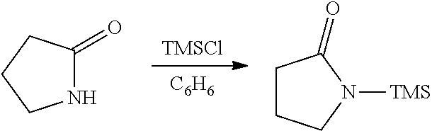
[C6H6].[TMSCl].N1C(=O)CCC1.C1CCN([TMS])C1=O
